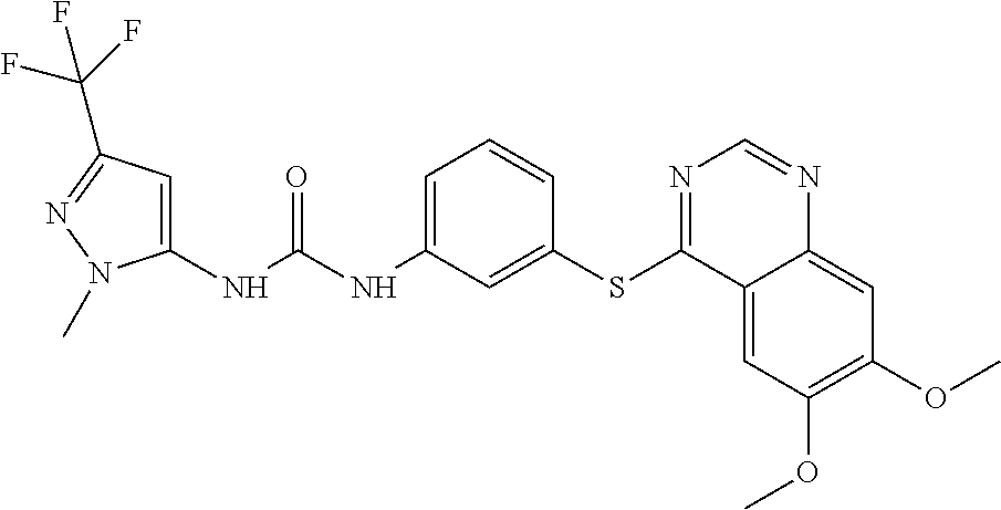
C1(NC(NC2=CC=CC(SC3=NC=NC4=CC(OC)=C(OC)C=C34)=C2)=O)=CC(C(F)(F)F)=NN1C
